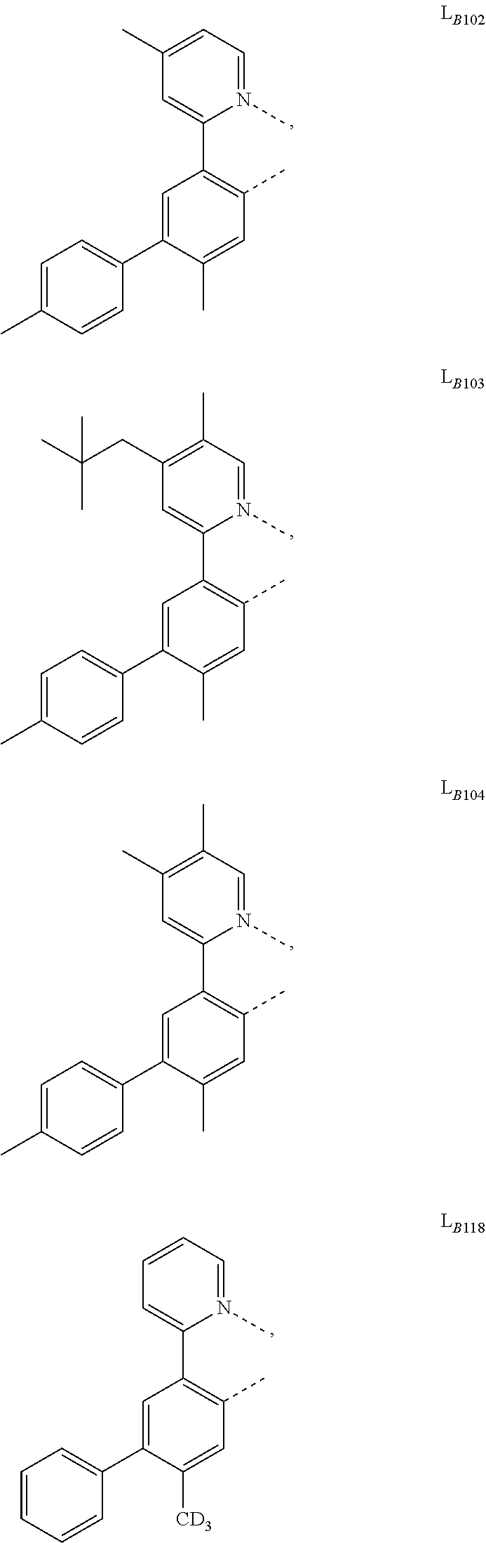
C1=C(C)C=CC(C2=CC(C3=CC(C)=CC=N3C)=C(C)C=C2C)=C1.C1=C(C)C=CC(C2=CC(C3=CC(CC(C)(C)C)=C(C)C=N3C)=C(C)C=C2C)=C1.C1=C(C)C=CC(C2=CC(C3=CC(C)=C(C)C=N3C)=C(C)C=C2C)=C1.C1=CC=CC(C2=CC(C3=CC=CC=N3C)=C(C)C=C2[CD3])=C1
